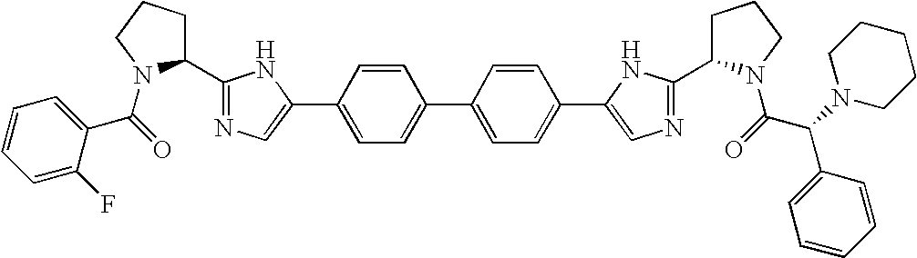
C1(C(=O)N2C(C3=NC=C(C4=CC=C(C5=CC=C(C6=CN=C(C7CCCN7C(C(C7=CC=CC=C7)N7CCCCC7)=O)N6)C=C5)C=C4)N3)CCC2)=CC=CC=C1F
